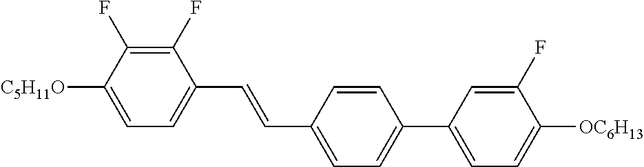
C1(F)=C(F)C([C5H11O])=CC=C1C=CC1=CC=C(C2=CC=C([OC6H13])C(F)=C2)C=C1
